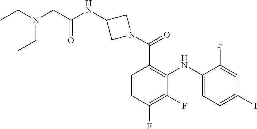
C1=C(F)C(NC2=C(C(=O)N3CC(NC(CN(CC)CC)=O)C3)C=CC(F)=C2F)=CC=C1I
